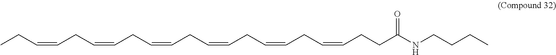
CCC=CCC=CCC=CCC=CCC=CCC=CCCC(NCCCC)=O
